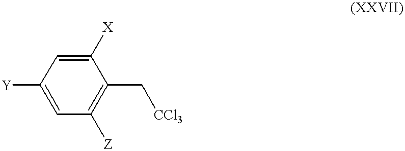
[Y]C1=CC([Z])=C(C[CCl3])C([X])=C1
